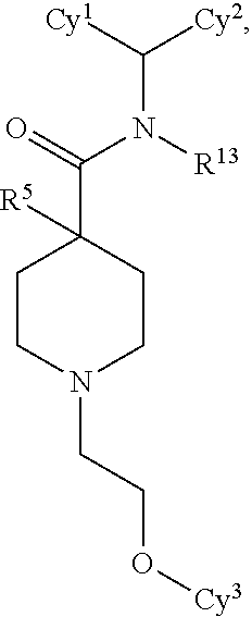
C(N(C(C1([R5])CCN(CCO[Cy3])CC1)=O)[R13])([Cy2])[Cy1]
